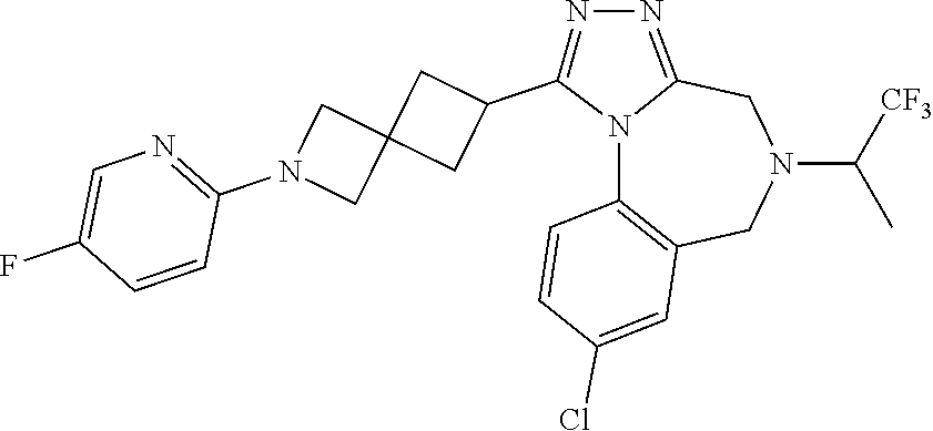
N12C3=C(CN(C([CF3])C)CC1=NN=C2C1CC2(C1)CN(C1=NC=C(F)C=C1)C2)C=C(Cl)C=C3
